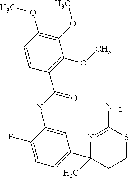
C1(NC(C2=C(OC)C(OC)=C(OC)C=C2)=O)=CC(C2(C)CCSC(N)=N2)=CC=C1F
